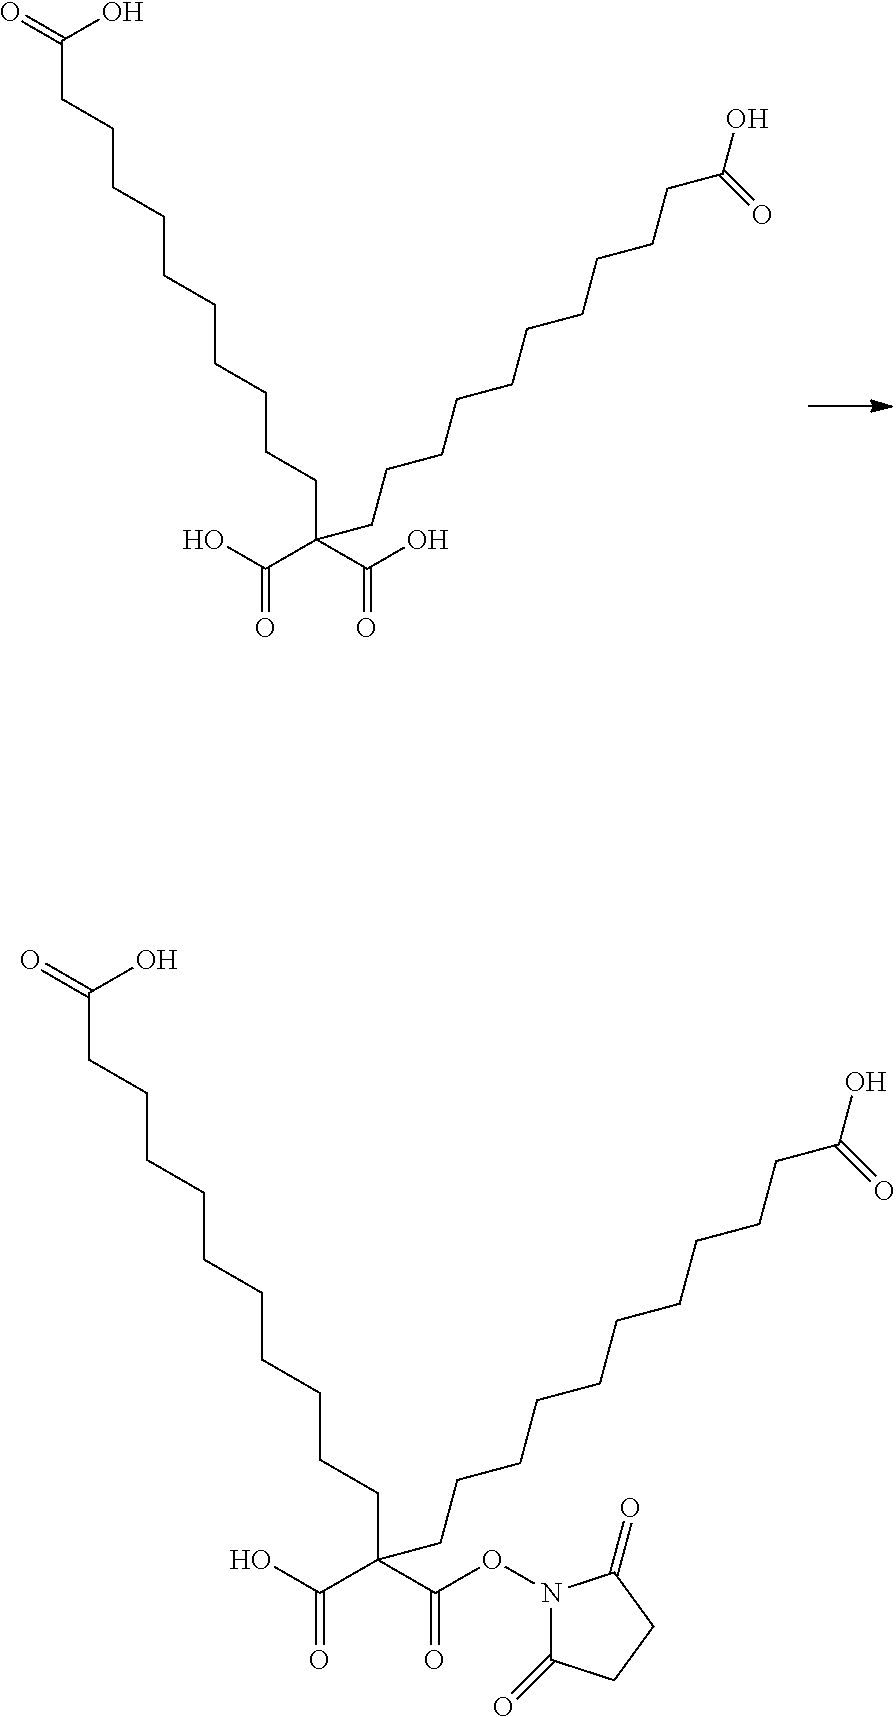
C(ON1C(=O)CCC1=O)(=O)C(C(O)=O)(CCCCCCCCCCC(=O)O)CCCCCCCCCCC(O)=O.C(O)(=O)C(C(O)=O)(CCCCCCCCCCC(=O)O)CCCCCCCCCCC(O)=O
